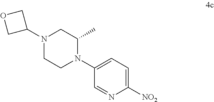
N1(C2COC2)CCN(C2=CC=C([NO2])N=C2)C(C)C1
